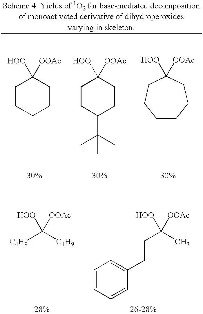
C1CCCCC1([HOO])[OOAc].C1CC(C(C)(C)C)CCC1([HOO])[OOAc].C1CCCC([HOO])([OOAc])CC1.[C4H9]C([C4H9])([HOO])[OOAc].C(C(C)([HOO])[OOAc])CC1=CC=CC=C1
